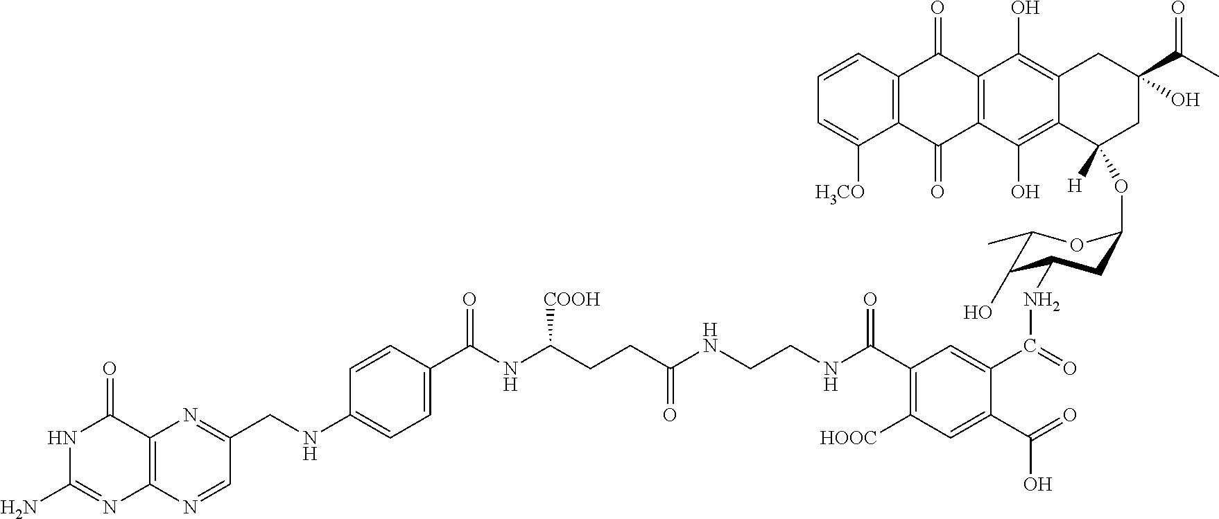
N1C(N)=NC2=C(C1=O)N=C(CNC1=CC=C(C(=O)NC([COOH])CCC(NCCNC(C3=C([HOOC])C=C(C(=O)O)C(C(=O)NC4C(O)C(C)OC(OC5([H])CC(C(C)=O)(O)CC6=C(O)C7=C(C(O)=C56)C(=O)C5=C(C7=O)C=CC=C5[H3CO])C4)=C3)=O)=O)C=C1)C=N2
